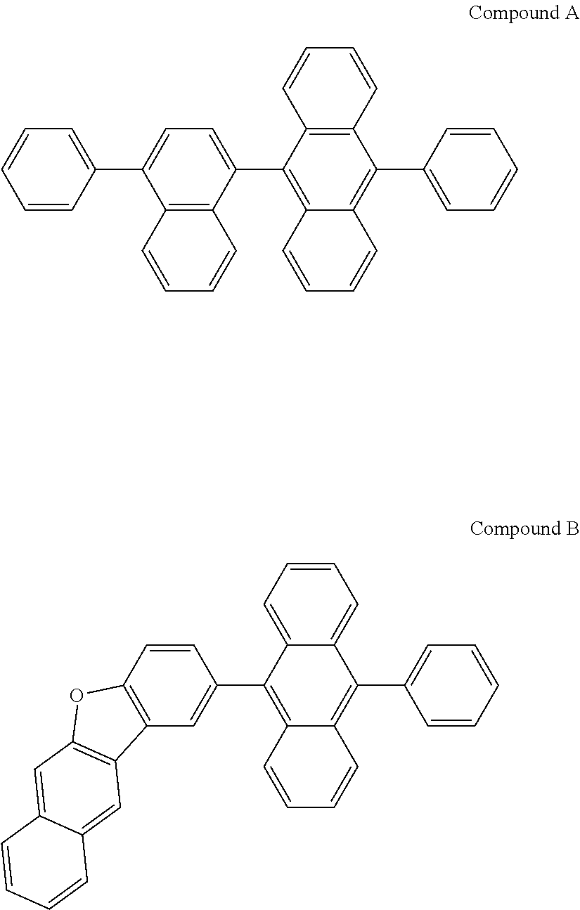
C1=CC(C2=CC=C(C3=C4C(=C(C5=CC=CC=C5)C5=C3C=CC=C5)C=CC=C4)C3=C2C=CC=C3)=CC=C1.C1=C2C(=CC=C1)C(C1=CC=CC=C1)=C1C(=C2C2=CC3=C(C=C2)OC2=C3C=C3C(=C2)C=CC=C3)C=CC=C1
